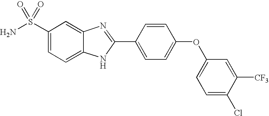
C1=CC(C2=NC3=CC(S(N)(=O)=O)=CC=C3N2)=CC=C1OC1=CC=C(Cl)C([CF3])=C1
